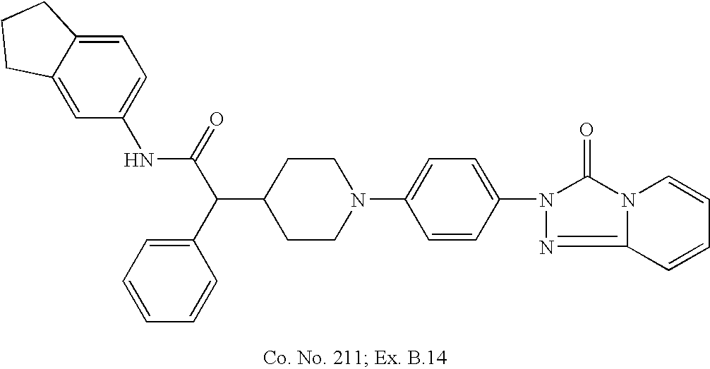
C1(C(C(=O)NC2=CC=C3C(=C2)CCC3)C2=CC=CC=C2)CCN(C2=CC=C(N3C(=O)N4C(=N3)C=CC=C4)C=C2)CC1
